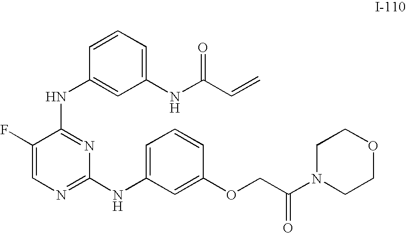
C1(NC(C=C)=O)=CC=CC(NC2=NC(NC3=CC=CC(OCC(N4CCOCC4)=O)=C3)=NC=C2F)=C1
